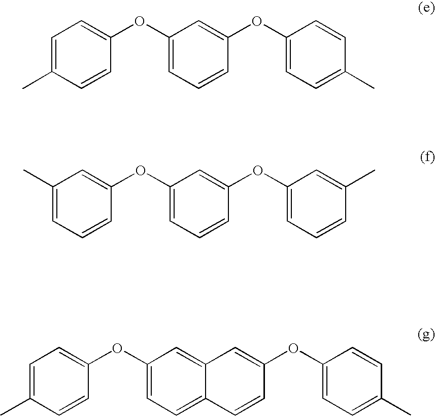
C1=C(C)C=CC(OC2=CC=CC(OC3=CC=C(C)C=C3)=C2)=C1.C1(C)=CC=CC(OC2=CC=CC(OC3=CC=CC(C)=C3)=C2)=C1.C1=C(C)C=CC(OC2=CC=C3C(=C2)C=C(OC2=CC=C(C)C=C2)C=C3)=C1
